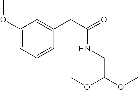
C1(OC)=CC=CC(CC(=O)NCC(OC)OC)=C1C
